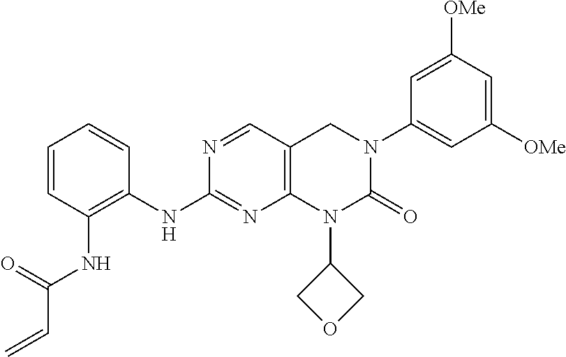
C12=C(C=NC(NC3=C(NC(C=C)=O)C=CC=C3)=N1)CN(C1=CC([OMe])=CC([OMe])=C1)C(=O)N2C1COC1
